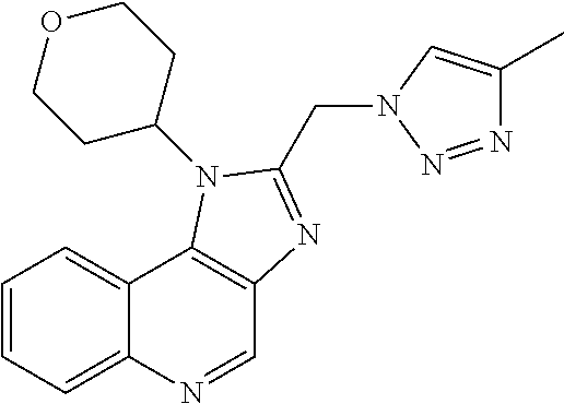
C1=NC2=CC=CC=C2C2=C1N=C(CN1N=NC(C)=C1)N2C1CCOCC1
